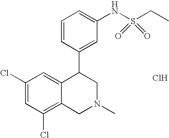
C1(Cl)=C2C(=CC(Cl)=C1)C(C1=CC(NS(CC)(=O)=O)=CC=C1)CN(C)C2.Cl
